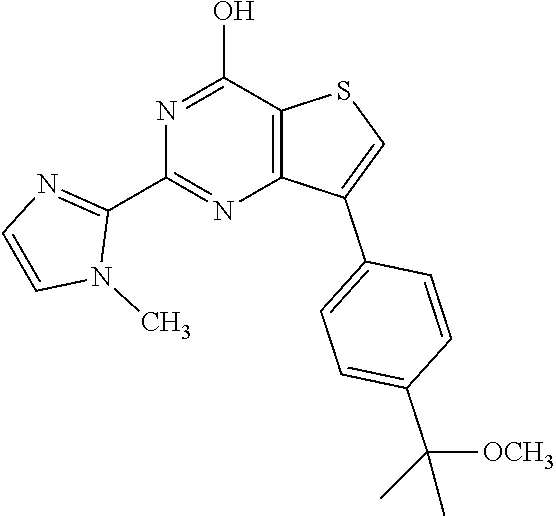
C12=C(C(O)=NC(C3=NC=CN3C)=N1)SC=C2C1=CC=C(C([OCH3])(C)C)C=C1
